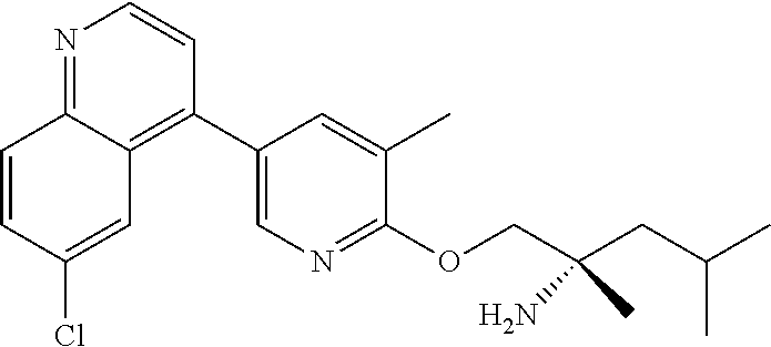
C12=C(C3=CN=C(OCC(CC(C)C)(C)N)C(C)=C3)C=CN=C1C=CC(Cl)=C2
